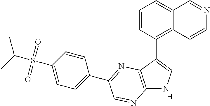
C12=C(C(C3=C4C(=CC=C3)C=NC=C4)=CN1)N=C(C1=CC=C(S(C(C)C)(=O)=O)C=C1)C=N2.[H]
